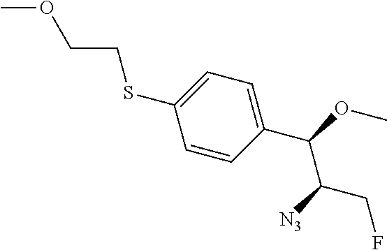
S(C1=CC=C(C(OC)C([N3])CF)C=C1)CCOC
